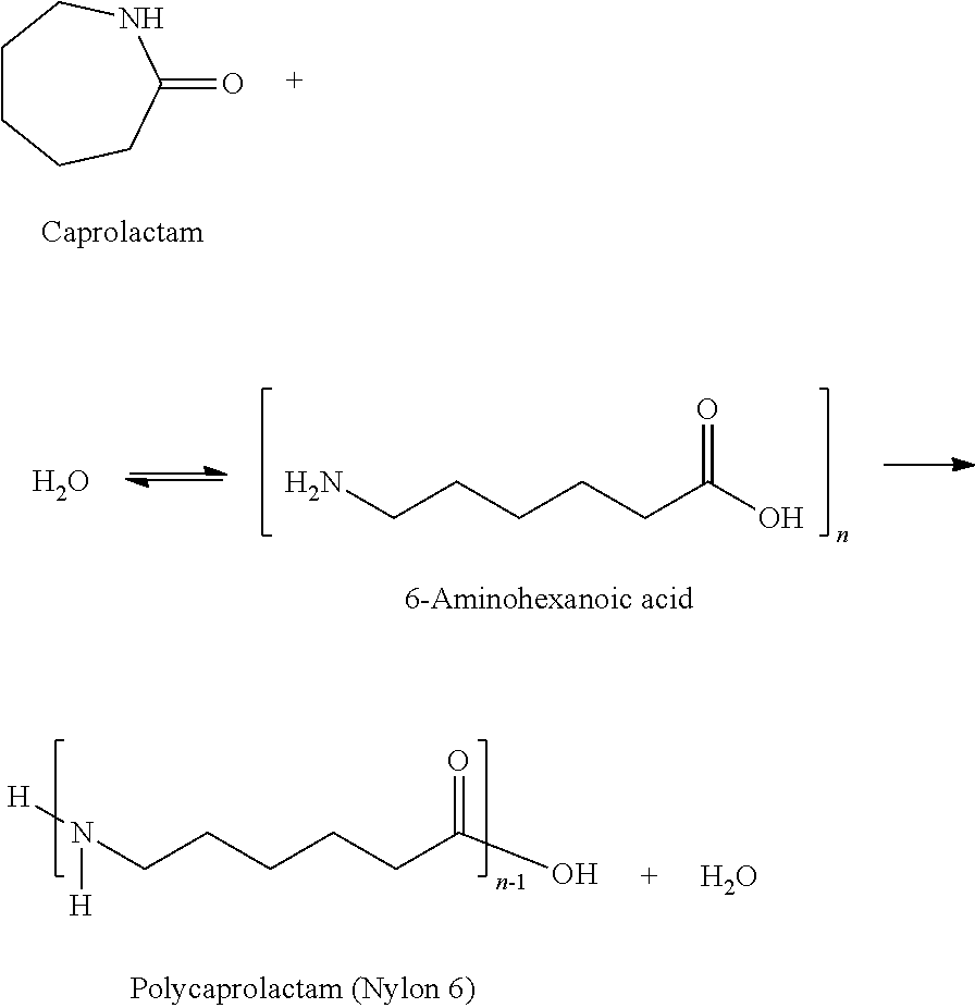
C1(=O)NCCCCC1.NCCCCCC(O)=O.O.[H]N([H])CCCCCC(O)=O.O
